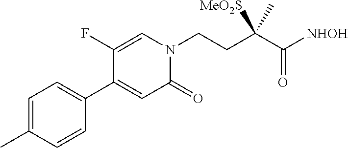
C1(C)=CC=C(C2=CC(=O)N(CCC(C([NHOH])=O)([MeO2S])C)C=C2F)C=C1
